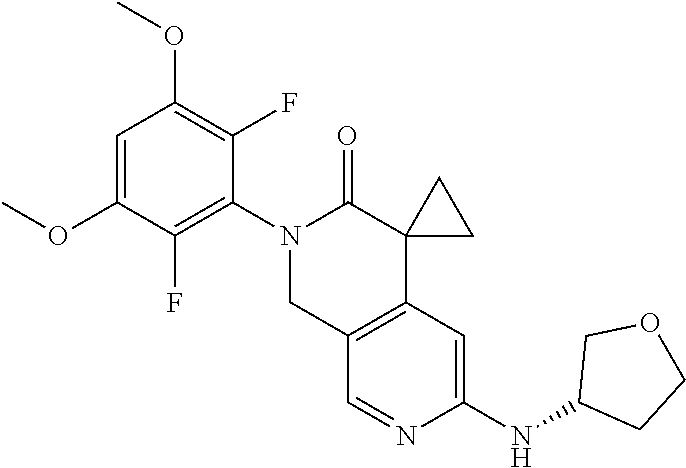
C1=C(OC)C(F)=C(N2CC3=C(C4(C2=O)CC4)C=C(NC2CCOC2)N=C3)C(F)=C1OC
